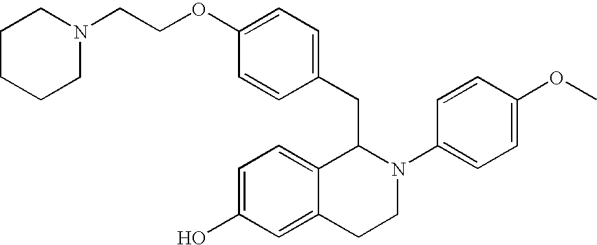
C1=C(OCCN2CCCCC2)C=CC(CC2C3=CC=C(O)C=C3CCN2C2=CC=C(OC)C=C2)=C1
